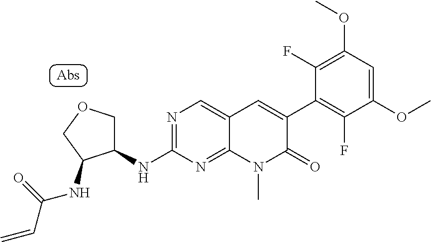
N1=C(NC2COCC2NC(C=C)=O)N=C2C(=C1)C=C(C1=C(F)C(OC)=CC(OC)=C1F)C(=O)N2C
